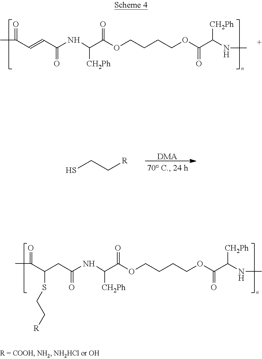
CC(C=CC(=O)NC(C(=O)OCCCCOC(C(NC)[CH2Ph])=O)[CH2Ph])=O.[DMA].SCC[R].CC(=O)C(CC(=O)NC(C(=O)OCCCCOC(C(NC)[CH2Ph])=O)[CH2Ph])SCC[R]
